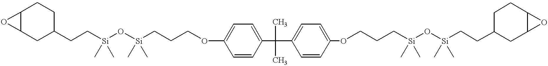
C12C(CC(CC[Si](O[Si](CCCOC3=CC=C(C(C)(C)C4=CC=C(OCCC[Si](O[Si](CCC5CC6C(CC5)O6)(C)C)(C)C)C=C4)C=C3)(C)C)(C)C)CC1)O2
